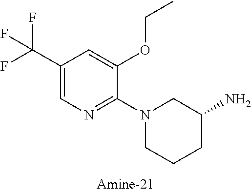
C1(C(F)(F)F)=CN=C(N2CCCC(N)C2)C(OCC)=C1
